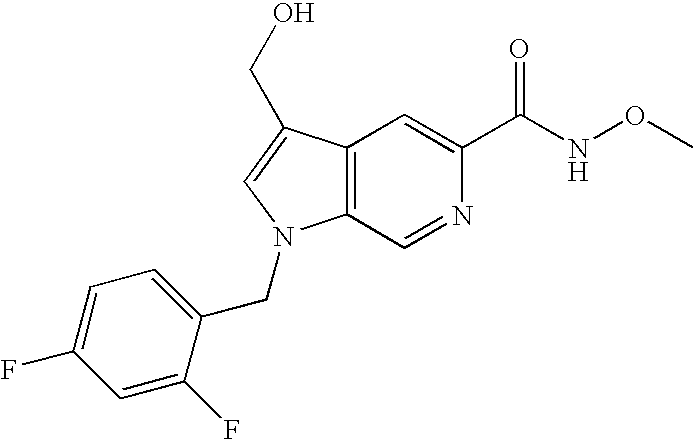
C12=C(C(CO)=CN1CC1=CC=C(F)C=C1F)C=C(C(NOC)=O)N=C2
